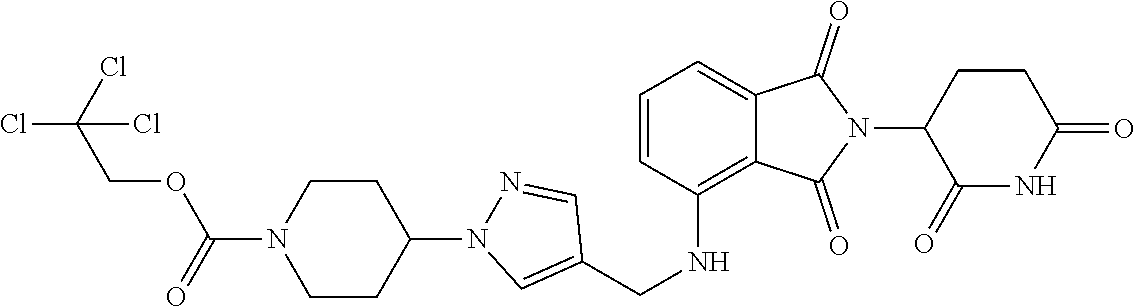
C1(=O)NC(=O)CCC1N1C(=O)C2=CC=CC(NCC3=CN(C4CCN(C(OCC(Cl)(Cl)Cl)=O)CC4)N=C3)=C2C1=O
